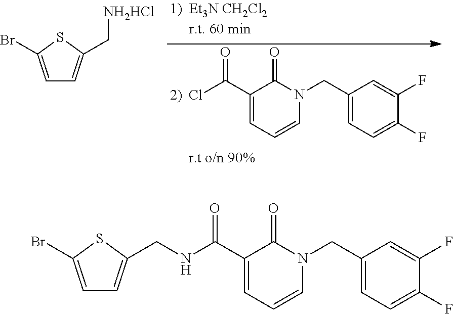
C1(C(Cl)=O)=CC=CN(CC2=CC=C(F)C(F)=C2)C1=O.C1=C(Br)SC(C[NH2HCl])=C1.C1(C(NCC2=CC=C(Br)S2)=O)=CC=CN(CC2=CC=C(F)C(F)=C2)C1=O
